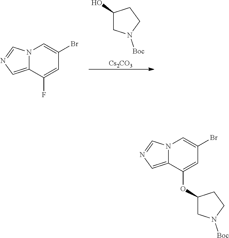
C1(O)CN([Boc])CC1.[Cs2CO3].N12C(=CN=C1)C(F)=CC(Br)=C2.N12C(=CN=C1)C(OC1CN([Boc])CC1)=CC(Br)=C2
